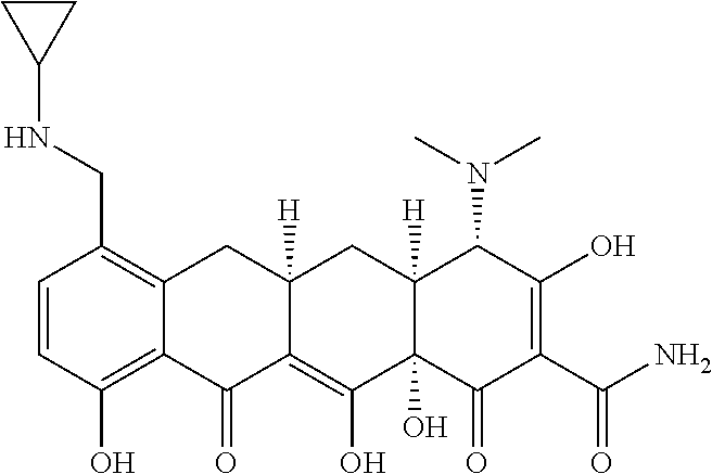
C1=CC(O)=C2C(=C1CNC1CC1)CC1([H])C(=C(O)C3(O)C([H])(C1)C(N(C)C)C(O)=C(C(N)=O)C3=O)C2=O
